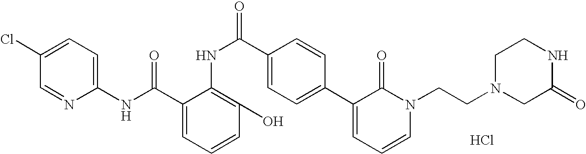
C1(NC(C2=CC=CC(O)=C2NC(C2=CC=C(C3=CC=CN(CCN4CC(=O)NCC4)C3=O)C=C2)=O)=O)=CC=C(Cl)C=N1.Cl
